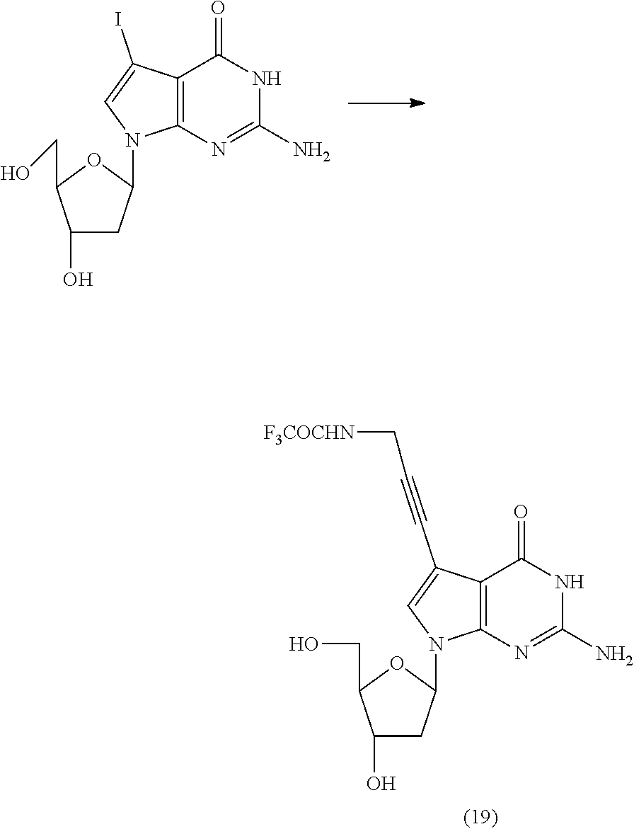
C1(O)CC(N2C3=C(C(I)=C2)C(=O)NC(N)=N3)OC1CO.C1(O)CC(N2C3=C(C(C#CC[F3COCHN])=C2)C(=O)NC(N)=N3)OC1CO
